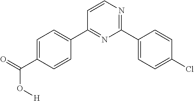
C1=C(C(=O)O[H])C=CC(C2=NC(C3=CC=C(Cl)C=C3)=NC=C2)=C1
